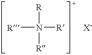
N([R])([R])([R])[R].[X-]
